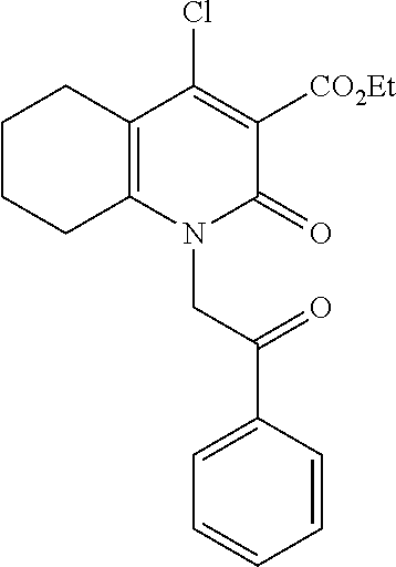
N1(CC(C2=CC=CC=C2)=O)C(=O)C([CO2Et])=C(Cl)C2=C1CCCC2
